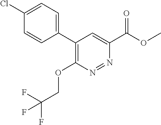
C1(C2=CC=C(Cl)C=C2)=C(OCC(F)(F)F)N=NC(C(OC)=O)=C1
